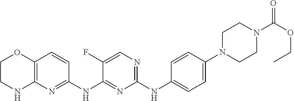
C1(NC2=CC=C(N3CCN(C(OCC)=O)CC3)C=C2)=NC=C(F)C(NC2=NC3=C(C=C2)OCCN3)=N1
